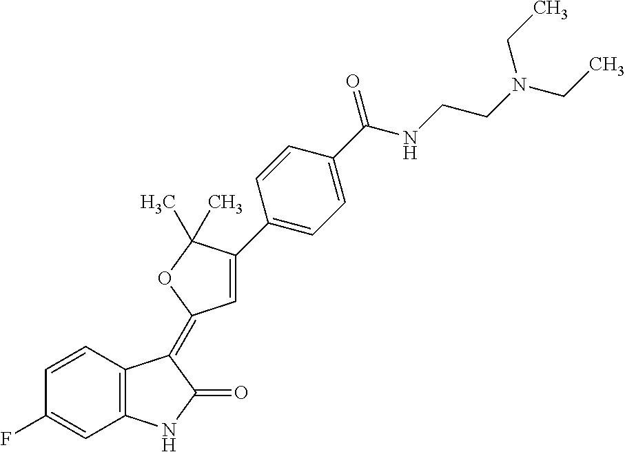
C1=CC(F)=CC2=C1C(=C1C=C(C3=CC=C(C(=O)NCCN(CC)CC)C=C3)C(C)(C)O1)C(=O)N2
